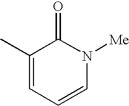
C1(C)=CC=CN([Me])C1=O
